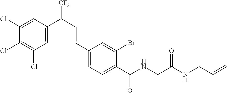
C1(C(=O)NCC(NCC=C)=O)=CC=C(C=CC(C2=CC(Cl)=C(Cl)C(Cl)=C2)[CF3])C=C1Br
